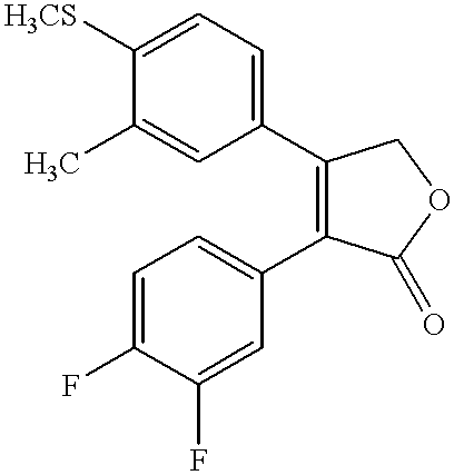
C1=C(C)C([H3CS])=CC=C1C1=C(C2=CC=C(F)C(F)=C2)C(=O)OC1
